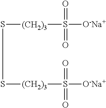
O=S([O-Na+])([(CH2)3]SS[(CH2)3]S(=O)([O-Na+])=O)=O
